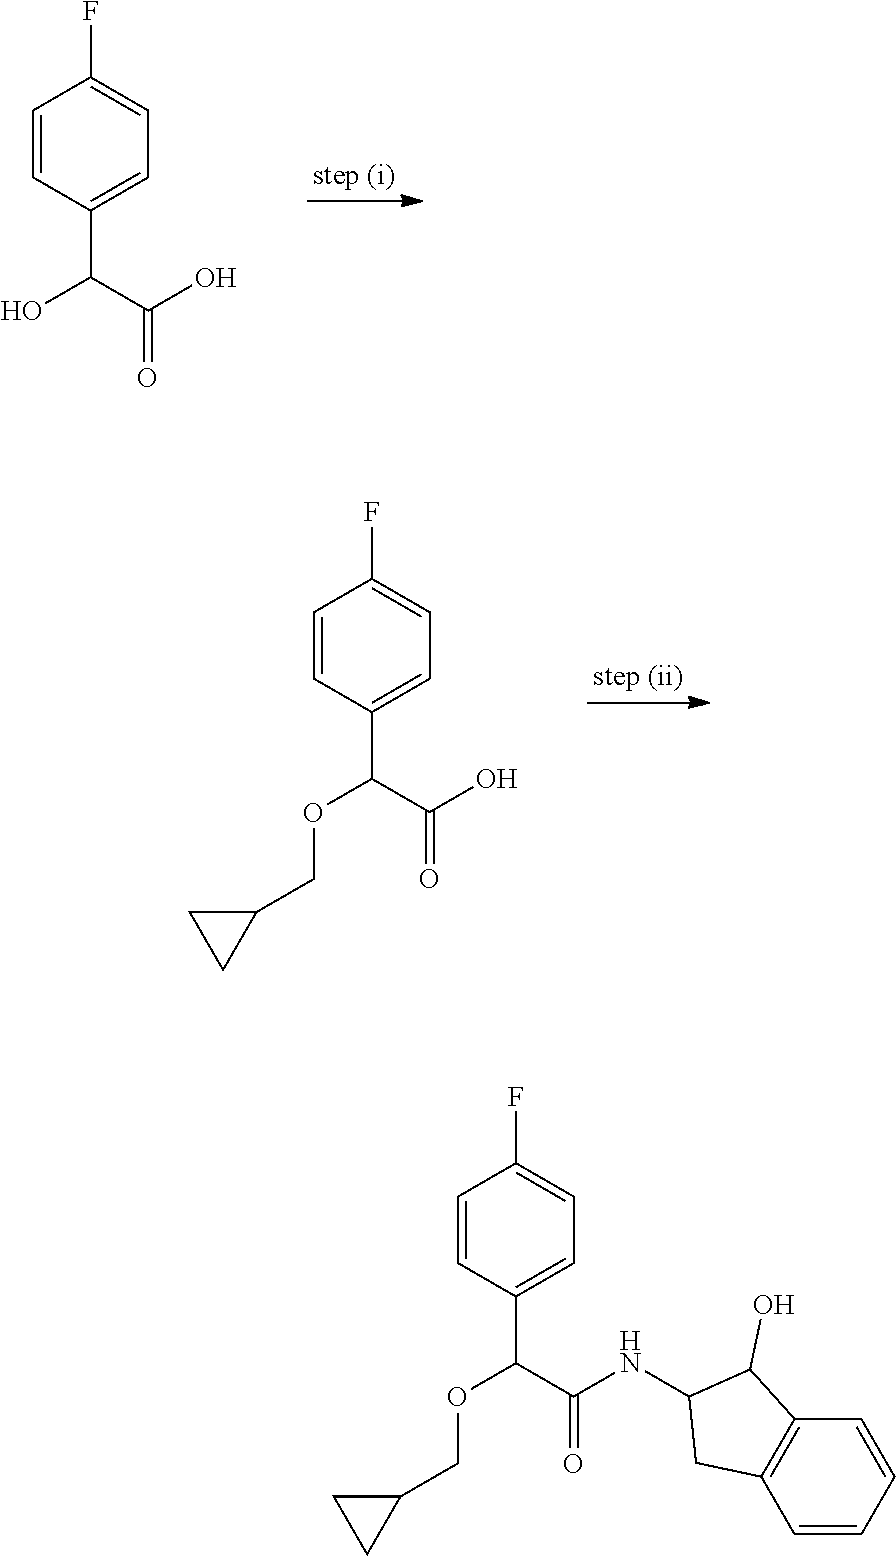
C1=CC(C(O)C(O)=O)=CC=C1F.C1=CC(C(OCC2CC2)C(O)=O)=CC=C1F.C1=CC(C(OCC2CC2)C(NC2CC3=C(C2O)C=CC=C3)=O)=CC=C1F
